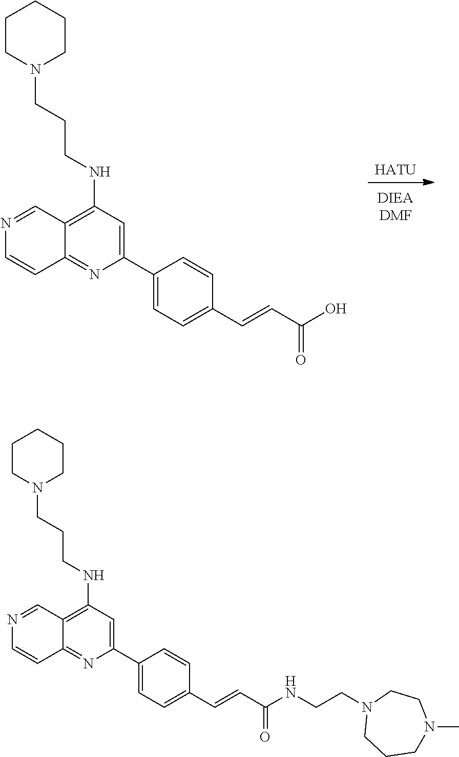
[HATU].C1(C2=CC(NCCCN3CCCCC3)=C3C(=N2)C=CN=C3)=CC=C(C=CC(O)=O)C=C1.C1(C2=CC(NCCCN3CCCCC3)=C3C(=N2)C=CN=C3)=CC=C(C=CC(NCCN2CCCN(C)CC2)=O)C=C1
